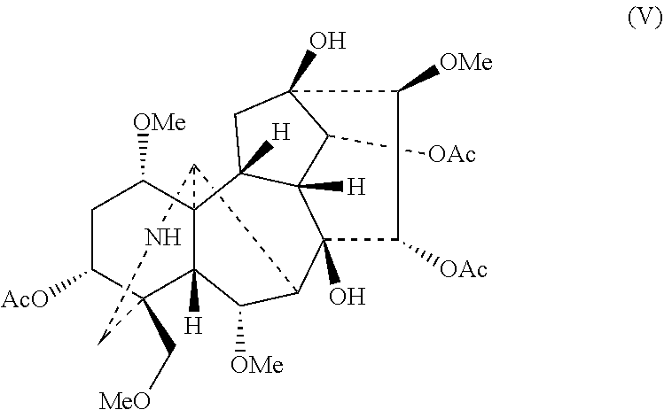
C12C3C([OMe])C4([H])C(C[MeO])(C([AcO])CC([OMe])C14C1([H])C4([H])C([OAc])C(O)(C1)C([OMe])C([OAc])C34O)CN2
